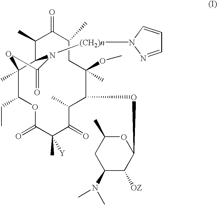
[(CH2)n](N1C=CC=N1)C.C1(N(C)C)C([OZ])C(OC2C(OC)(C)CC(C)C(=O)C(C)C3C(C)(C(CC)OC(=O)C(C)([Y])C(=O)C2C)OC(=O)N3)OC(C)C1
